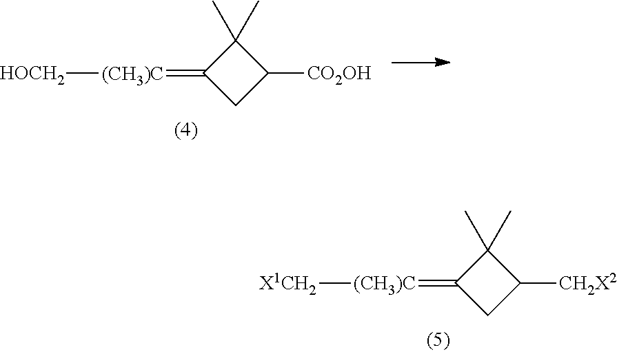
C1(=[(CH3)C][HOCH2])CC([CO2OH])C1(C)C.C1(=[(CH3)C][X1CH2])CC([CH2X2])C1(C)C
